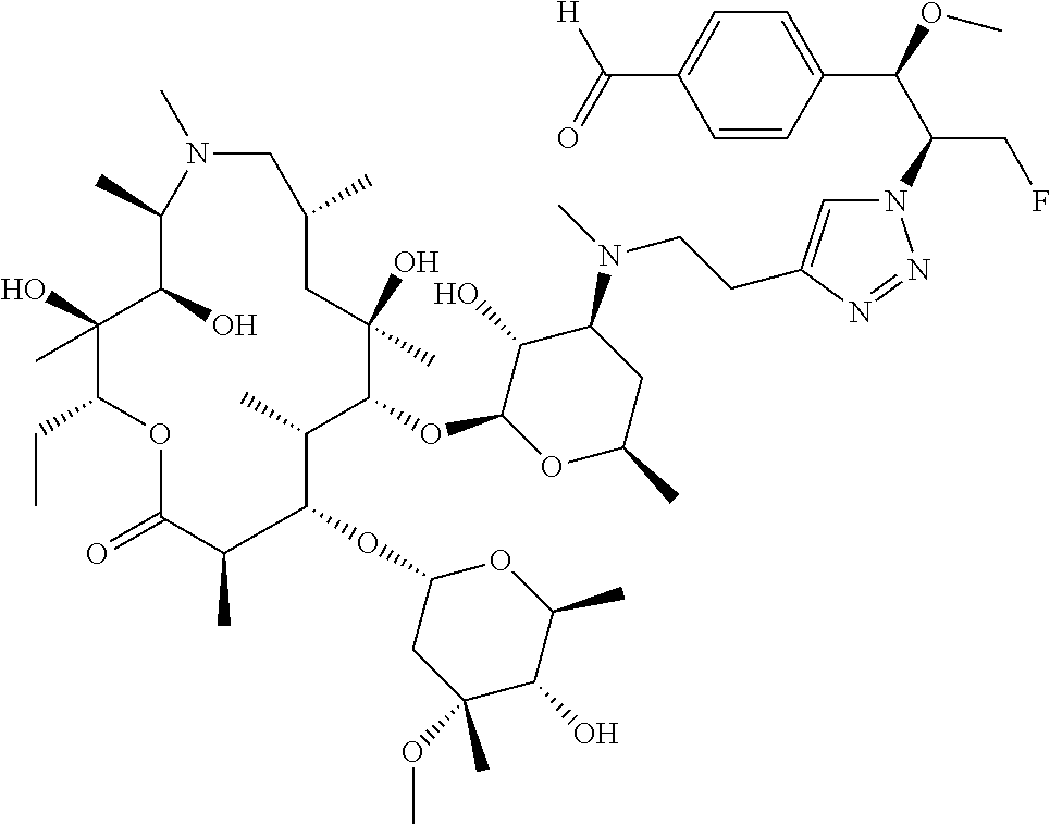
N1=NN(C(C(C2=CC=C(C(=O)[H])C=C2)OC)CF)C=C1CCN(C1C(O)C(OC2C(C)C(OC3CC(OC)(C)C(O)C(C)O3)C(C)C(=O)OC(CC)C(O)(C)C(O)C(C)N(C)CC(C)CC2(O)C)OC(C)C1)C
